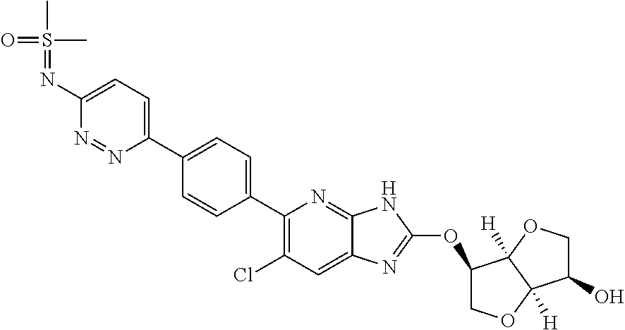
C1(N=S(=O)(C)C)=CC=C(C2=CC=C(C3=C(Cl)C=C4C(=N3)NC(OC3COC5([H])C3([H])OCC5O)=N4)C=C2)N=N1
